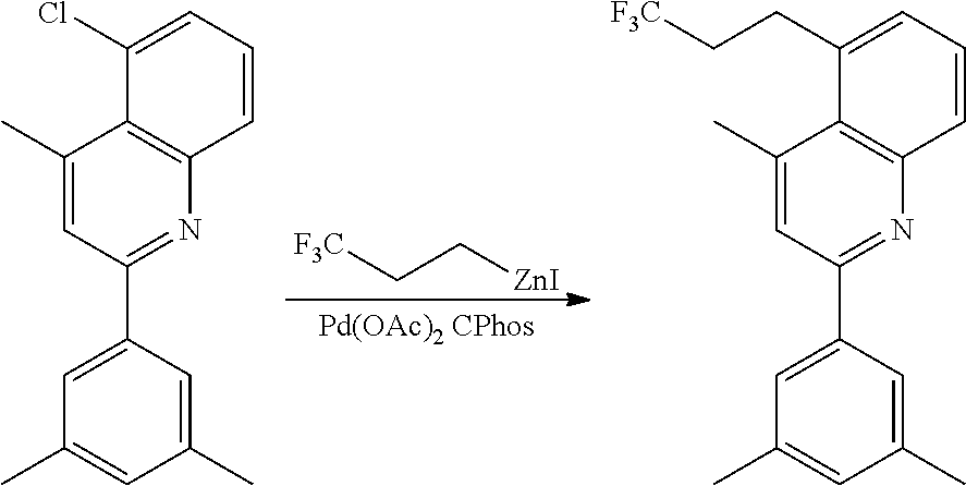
C1(C)=CC(C2=CC(C)=CC(C)=C2)=NC2=C1C(Cl)=CC=C2.C1(C)=CC(C2=CC(C)=CC(C)=C2)=NC2=C1C(CC[F3C])=CC=C2.C(C[ZnI])[F3C]
